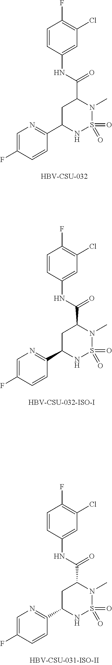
C1=C(F)C=CC(C2NS(=O)(=O)N(C)C(C(NC3=CC(Cl)=C(F)C=C3)=O)C2)=N1.C1=C(F)C=CC(C2NS(=O)(=O)N(C)C(C(NC3=CC(Cl)=C(F)C=C3)=O)C2)=N1.[HBV-CSU-032].C1=C(F)C=CC(C2NS(=O)(=O)N(C)C(C(NC3=CC(Cl)=C(F)C=C3)=O)C2)=N1.[HBV-CSU-032-ISO-I]
